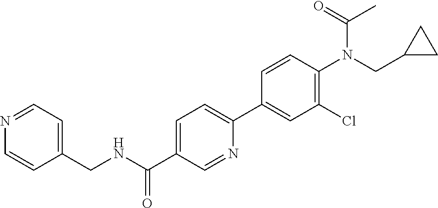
C1=CC(CNC(C2=CC=C(C3=CC(Cl)=C(N(C(=O)C)CC4CC4)C=C3)N=C2)=O)=CC=N1
